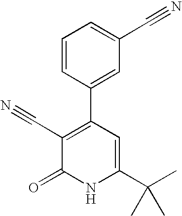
C1=CC(C2=C(C#N)C(=O)NC(C(C)(C)C)=C2)=CC(C#N)=C1
